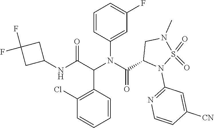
N(C(C(N(C1=CC(F)=CC=C1)C(=O)C1N(C2=NC=CC([CN])=C2)S(=O)(=O)N(C)C1)C1=C(Cl)C=CC=C1)=O)C1CC(F)(F)C1
